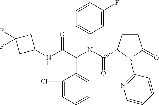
C1(NC(C(N(C(=O)C2CCC(=O)N2C2=NC=CC=C2)C2=CC=CC(F)=C2)C2=CC=CC=C2Cl)=O)CC(F)(F)C1
